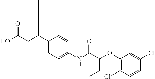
C1(C(CC(O)=O)C#CC)=CC=C(NC(C(OC2=C(Cl)C=CC(Cl)=C2)CC)=O)C=C1
